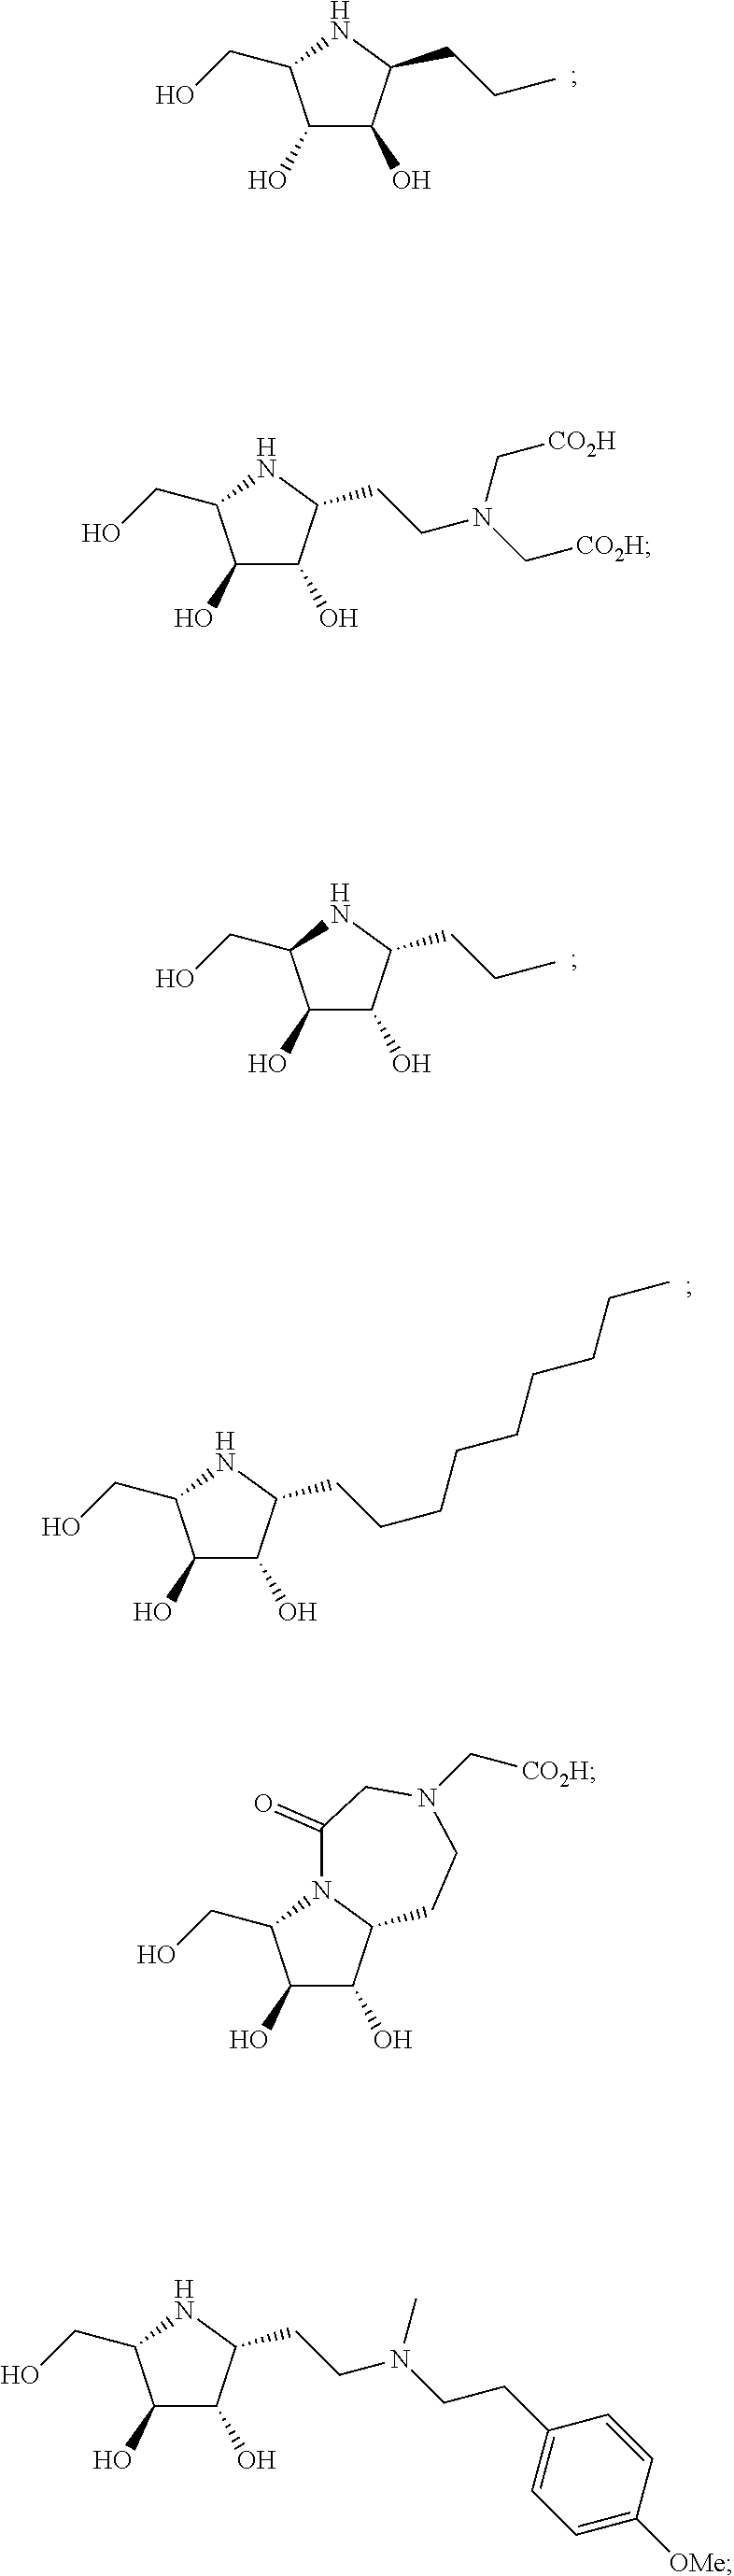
C1(O)C(O)C(CCC)NC1CO.C1(O)C(O)C(CCC)NC1CO.C1(O)C(O)C(CCCCCCCCC)NC1CO.C1(O)C(O)C(CCN(C[CO2H])C[CO2H])NC1CO.C1(O)C(O)C2N(C1CO)C(=O)CN(C[CO2H])CC2.C1(O)C(O)C(CCN(C)CCC2=CC=C([OMe])C=C2)NC1CO
